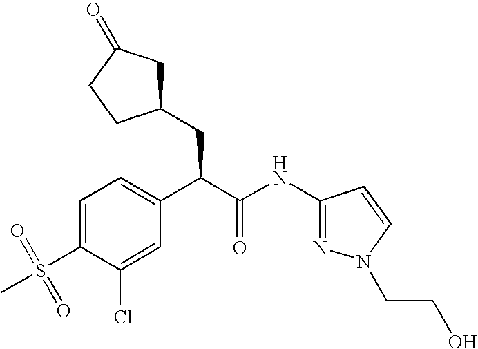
C1=C(S(=O)(C)=O)C(Cl)=CC(C(C(NC2=NN(CCO)C=C2)=O)CC2CC(=O)CC2)=C1
